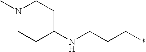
N1(C)CCC(NCCC*)CC1
